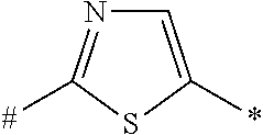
C1=C(*)SC([#])=N1
